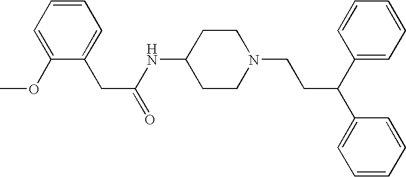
C1(NC(CC2=CC=CC=C2OC)=O)CCN(CCC(C2=CC=CC=C2)C2=CC=CC=C2)CC1
